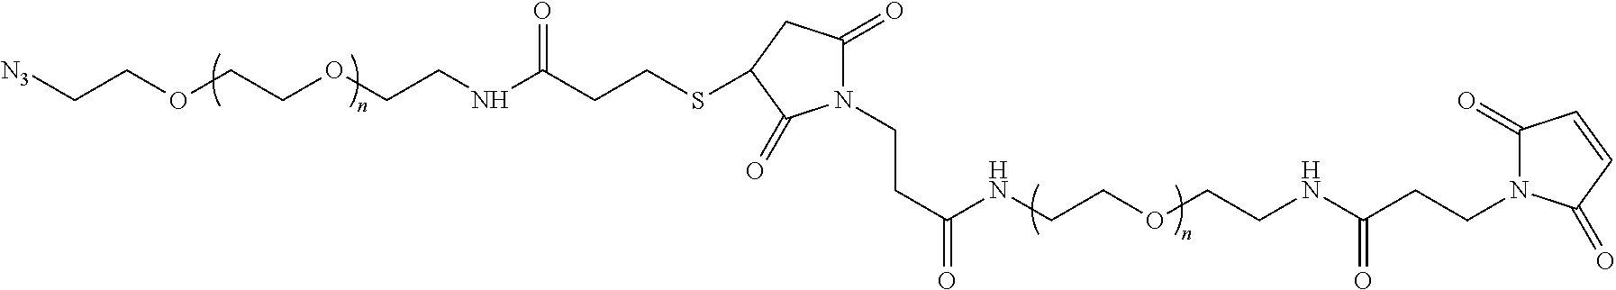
[N3]CCOCCOCCNC(CCSC1CC(=O)N(CCC(=O)NCCOCCNC(=O)CCN2C(=O)C=CC2=O)C1=O)=O
